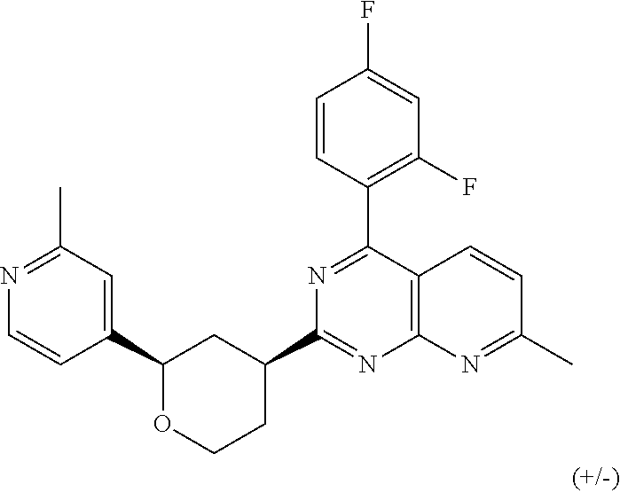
C1(C2=CC(C)=NC=C2)OCCC(C2=NC3=C(C(C4=C(F)C=C(F)C=C4)=N2)C=CC(C)=N3)C1
